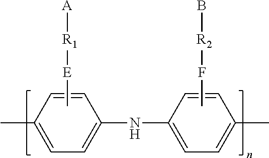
C[E][R1][A].CF[R2]B.C1(C)=CC=C(NC2=CC=C(C)C=C2)C=C1
